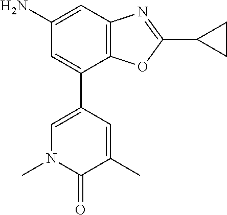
C1(N)=CC2=C(C(C3=CN(C)C(=O)C(C)=C3)=C1)OC(C1CC1)=N2
